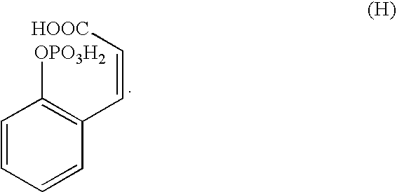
C1=CC=CC(C=C[HOOC])=C1[OPO3H2]
